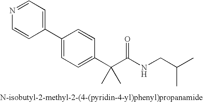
C1(C2=CC=C(C(C(NCC(C)C)=O)(C)C)C=C2)=CC=NC=C1
